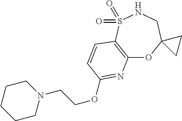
C12=C(S(=O)(=O)NCC3(O1)CC3)C=CC(OCCN1CCCCC1)=N2
